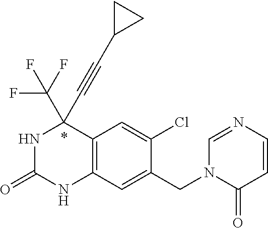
N1C(=O)NC2=C(C1(C#CC1CC1)C(F)(F)F)C=C(Cl)C(CN1C(=O)C=CN=C1)=C2
